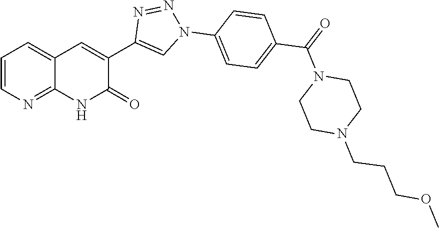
C1=CN=C2C(=C1)C=C(C1=CN(C3=CC=C(C(=O)N4CCN(CCCOC)CC4)C=C3)N=N1)C(=O)N2
